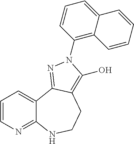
C1=CN=C2C(=C1)C1=NN(C3=C4C(=CC=C3)C=CC=C4)C(O)=C1CCN2
